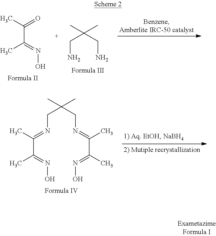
CC(=O)C(=NO)C.C(C(CN)(C)C)N.C(C(CN=C(C)C(C)=NO)(C)C)N=C(C)C(=NO)C
